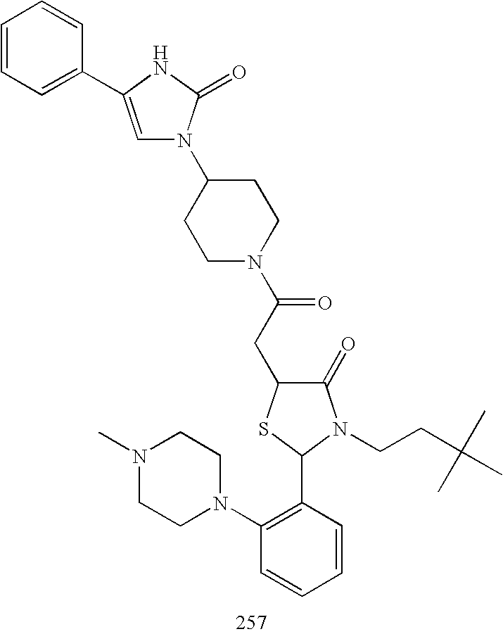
C1=C(C2=CC=CC=C2)NC(=O)N1C1CCN(C(CC2C(=O)N(CCC(C)(C)C)C(C3=C(N4CCN(C)CC4)C=CC=C3)S2)=O)CC1
